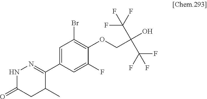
C1(C2=NNC(=O)CC2C)=CC(Br)=C(OCC(O)(C(F)(F)F)C(F)(F)F)C(F)=C1
